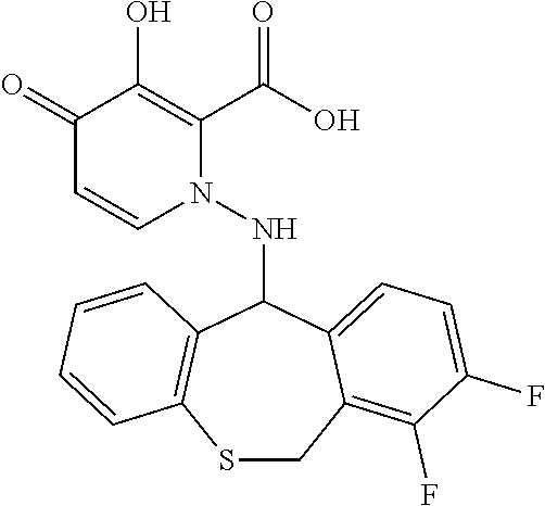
C1(=O)C=CN(NC2C3=C(SCC4=C(F)C(F)=CC=C24)C=CC=C3)C(C(O)=O)=C1O
